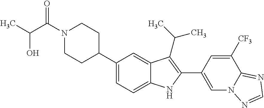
C(N1CCC(C2=CC=C3C(=C2)C(C(C)C)=C(C2=CN4C(=NC=N4)C([CF3])=C2)N3)CC1)(C(C)O)=O
